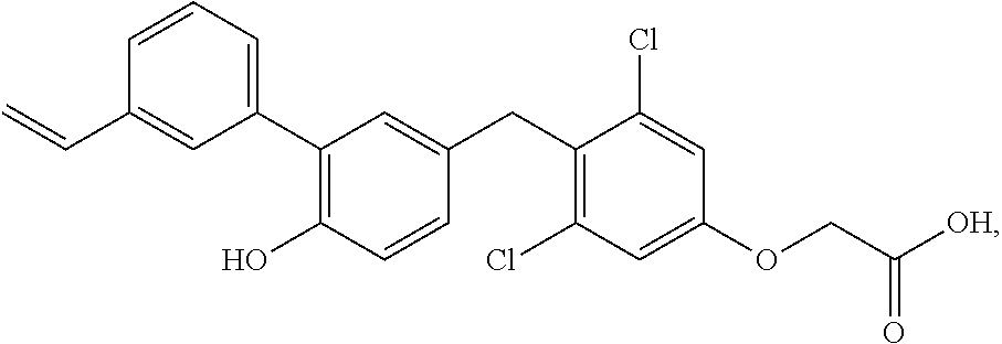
C1=CC=C(C2=C(O)C=CC(CC3=C(Cl)C=C(OCC([OH])=O)C=C3Cl)=C2)C=C1C=C
